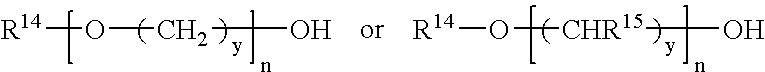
[R14]OCO.[R14]O[CHR15]O
